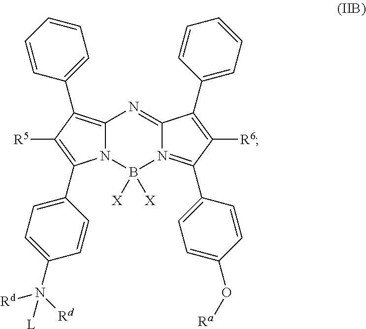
C12=C(C3=CC=CC=C3)C([R5])=C(C3=CC=C(N([Rd])([Rd])[L])C=C3)N1B([X])([X])N1=C(C3=CC=C(O[Ra])C=C3)C([R6])=C(C3=CC=CC=C3)C1=N2
